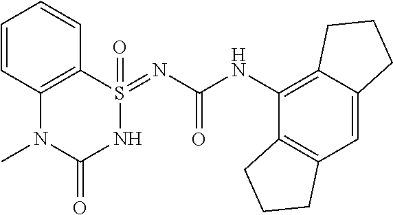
C12=C(C=C3C(=C1NC(=O)N=S1(=O)C4=C(N(C)C(=O)N1)C=CC=C4)CCC3)CCC2
